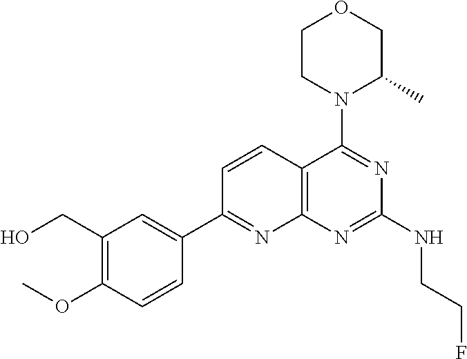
C1=CC2=C(N=C1C1=CC(CO)=C(OC)C=C1)N=C(NCCF)N=C2N1C(C)COCC1
